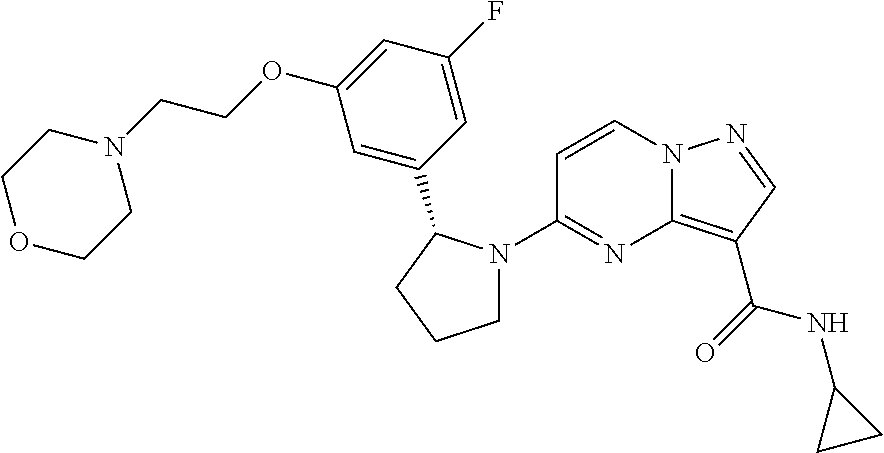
C1=CN2C(=C(C(NC3CC3)=O)C=N2)N=C1N1CCCC1C1=CC(OCCN2CCOCC2)=CC(F)=C1
